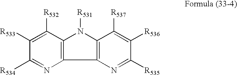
C12=C(N([R531])C3=C1N=C([R534])C([R533])=C3[R532])C([R537])=C([R536])C([R535])=N2
